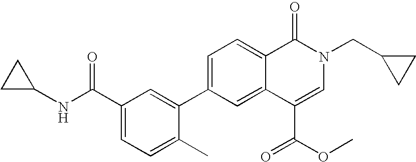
C1=C(C2=CC(C(NC3CC3)=O)=CC=C2C)C=C2C(=C1)C(=O)N(CC1CC1)C=C2C(=O)OC
